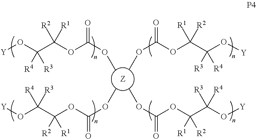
O(C(OC(C(O[Y])([R3])[R4])([R1])[R2])=O)C.[Z].[Y]OC(C(OC(OC)=O)([R1])[R2])([R4])[R3].O(C(OC(C(O[Y])([R3])[R4])([R1])[R2])=O)C.[Y]OC(C(OC(OC)=O)([R1])[R2])([R4])[R3]
